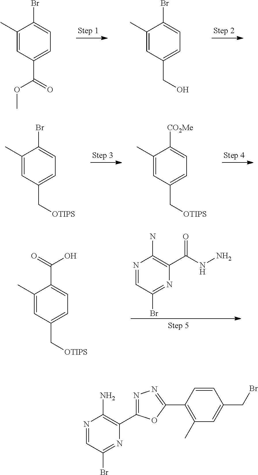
C1(C)=CC(C(OC)=O)=CC=C1Br.C1(C)=CC(CO)=CC=C1Br.C1(C)=CC(C[OTIPS])=CC=C1Br.C1(C)=CC(C[OTIPS])=CC=C1[CO2Me].N1=CC(Br)=NC(C(=O)NN)=C1N.C1(C)=CC(C[OTIPS])=CC=C1C(=O)O.N1=CC(Br)=NC(C2=NN=C(C3=C(C)C=C(CBr)C=C3)O2)=C1N
